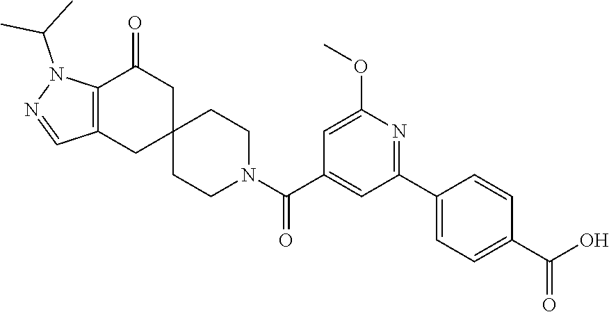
N1(C(C)C)C2=C(C=N1)CC1(CC2=O)CCN(C(C2=CC(C3=CC=C(C(=O)O)C=C3)=NC(OC)=C2)=O)CC1
